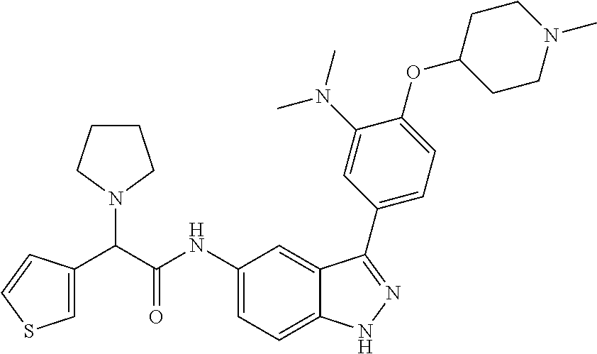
C1=C(C(C(NC2=CC=C3C(=C2)C(C2=CC=C(OC4CCN(C)CC4)C(N(C)C)=C2)=NN3)=O)N2CCCC2)C=CS1
